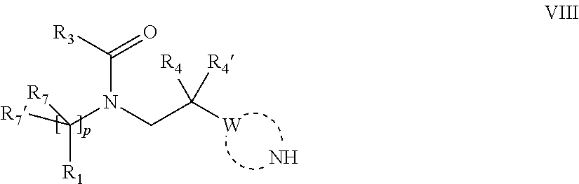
C(N(CC([W])([R4])[R4])C([R3])=O)([R1])([R7])[R7].N
